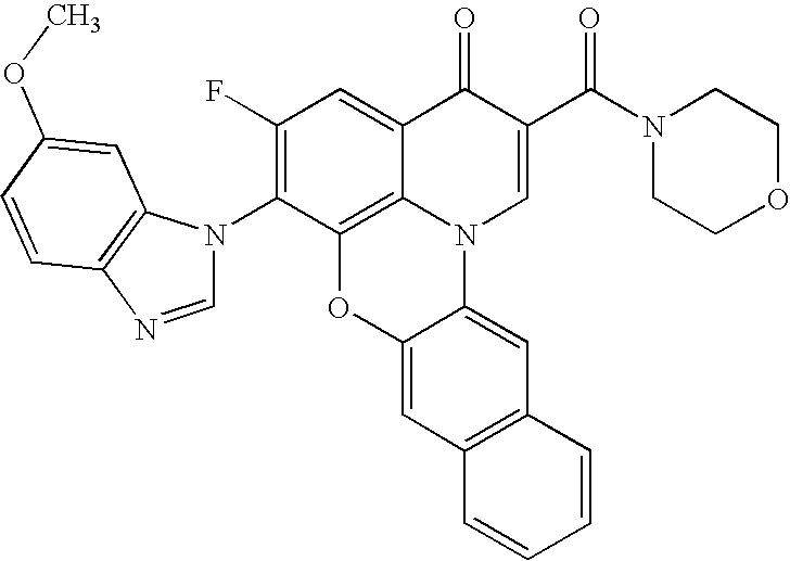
C12=C3C(=CC(F)=C1N1C=NC4=C1C=C(OC)C=C4)C(=O)C(C(N1CCOCC1)=O)=CN3C1=CC3=C(C=C1O2)C=CC=C3
